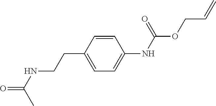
C1(CCNC(=O)C)=CC=C(NC(OCC=C)=O)C=C1
